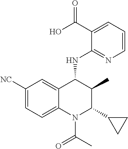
C1([NC])=CC=C2C(=C1)C(NC1=NC=CC=C1C(O)=O)C(C)C(C1CC1)N2C(C)=O
